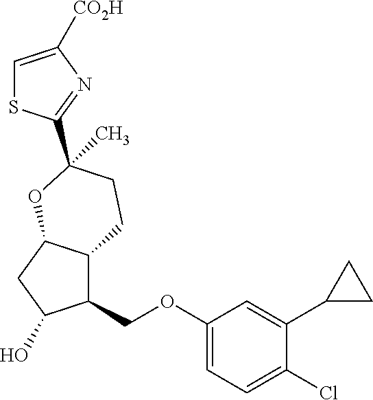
C1(COC2=CC=C(Cl)C(C3CC3)=C2)C2C(CC1O)OC(C1=NC([CO2H])=CS1)(C)CC2
